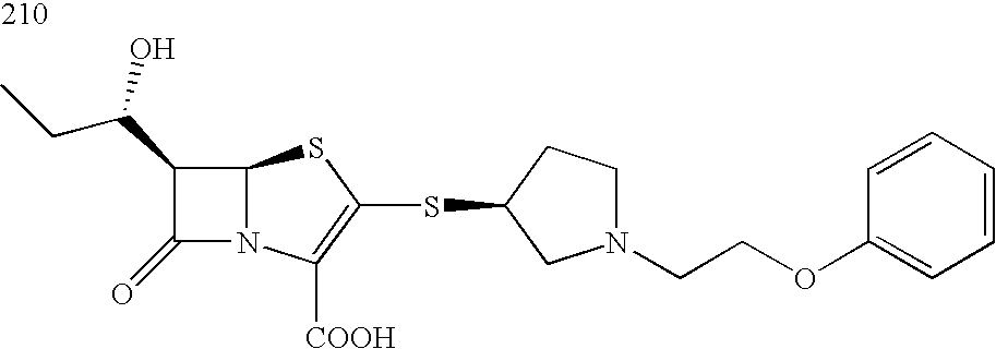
C12N(C([COOH])=C(SC3CN(CCOC4=CC=CC=C4)CC3)S1)C(=O)C2C(CC)O
